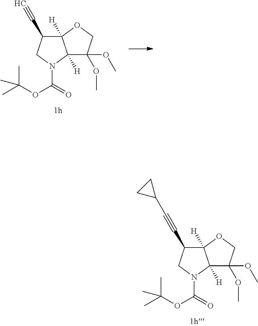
C12([H])C([H])(N(C(OC(C)(C)C)=O)CC1C#CC1CC1)C(OC)(OC)CO2.C12([H])C([H])(N(C(OC(C)(C)C)=O)CC1C#C)C(OC)(OC)CO2
